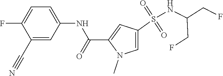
C1(C#N)=CC(NC(C2=CC(S(NC(CF)CF)(=O)=O)=CN2C)=O)=CC=C1F
